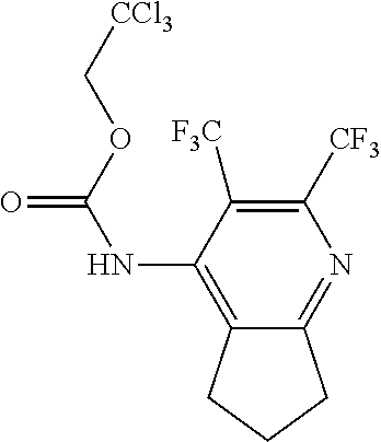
C1(NC(OC[CCl3])=O)=C2CCCC2=NC([CF3])=C1[F3C]
